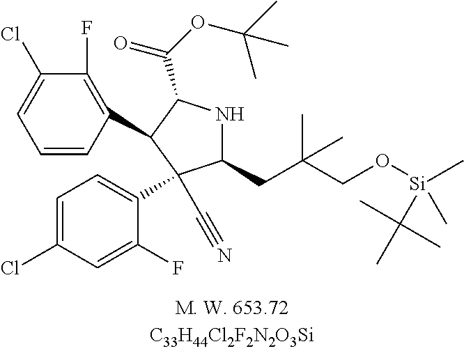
C1=CC(C2C(C(=O)OC(C)(C)C)NC(CC(CO[Si](C)(C(C)(C)C)C)(C)C)C2(C2=CC=C(Cl)C=C2F)C#N)=C(F)C(Cl)=C1
